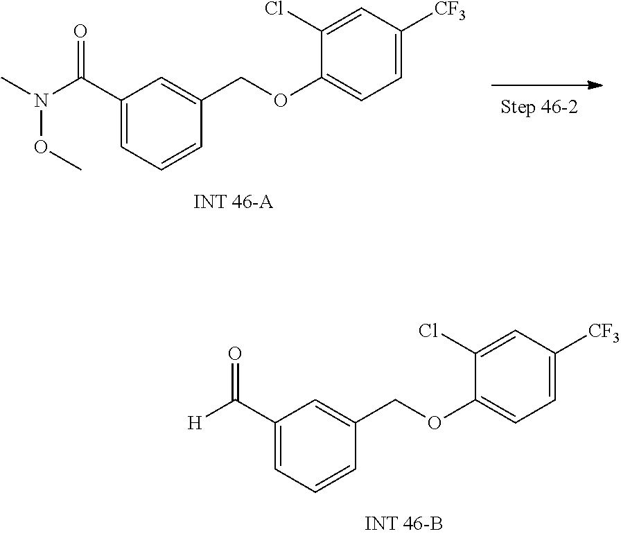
C1(C([H])=O)=CC=CC(COC2=CC=C([CF3])C=C2Cl)=C1.C1(C(N(C)OC)=O)=CC=CC(COC2=CC=C([CF3])C=C2Cl)=C1
